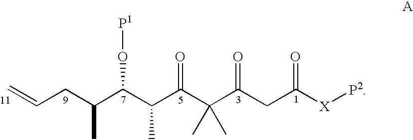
C=CCC(C(C(C(C(C(CC([X][P2])=O)=O)(C)C)=O)C)O[P1])C
